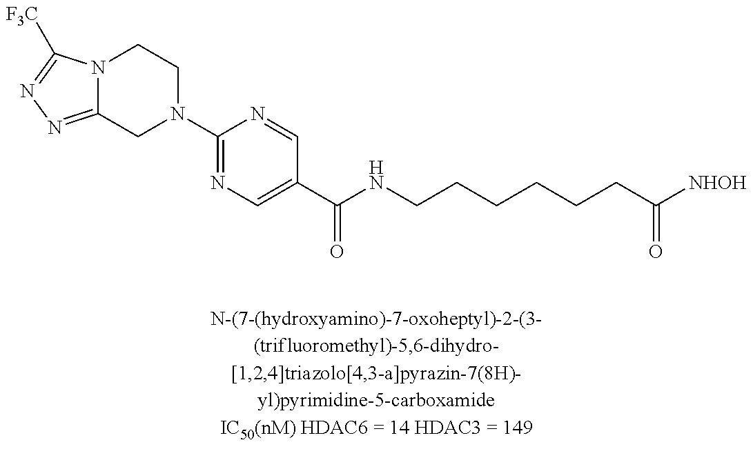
N1(C2=NC=C(C(NCCCCCCC([NHOH])=O)=O)C=N2)CCN2C(=NN=C2[F3C])C1
